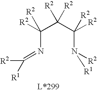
C(N=C([R2])[R1])(C(C(N([R2])[R1])([R2])[R2])([R2])[R2])([R2])[R2]
